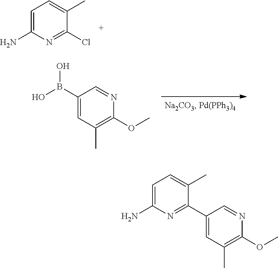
C1=C(N)N=C(Cl)C(C)=C1.C1(B(O)O)=CC(C)=C(OC)N=C1.C1=C(N)N=C(C2=CC(C)=C(OC)N=C2)C(C)=C1
